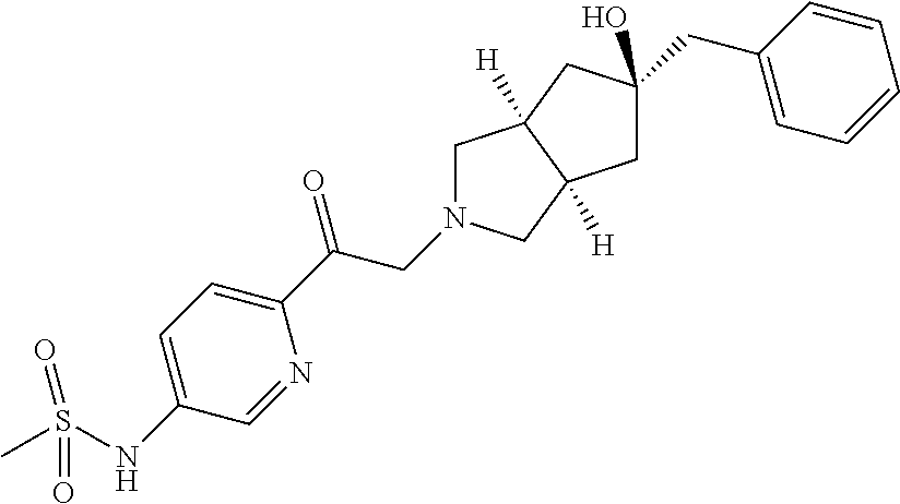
C1N(CC(C2=CC=C(NS(C)(=O)=O)C=N2)=O)CC2([H])C1([H])CC(CC1=CC=CC=C1)(O)C2
